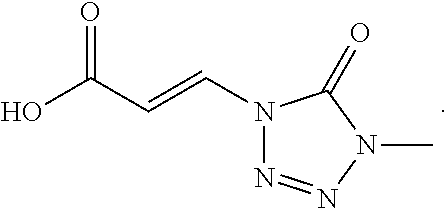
N1(C=CC(=O)O)N=NN(C)C1=O
